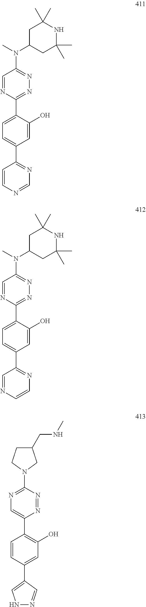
N1=C(C2=CC=C(C3=NC=NC=C3)C=C2O)N=CC(N(C2CC(C)(C)NC(C)(C)C2)C)=N1.N1=C(C2=CC=C(C3=NC=CN=C3)C=C2O)N=CC(N(C2CC(C)(C)NC(C)(C)C2)C)=N1.N1=NC(N2CC(CNC)CC2)=NC=C1C1=C(O)C=C(C2=CNN=C2)C=C1
